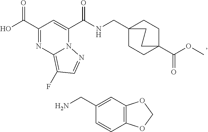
C(=O)(C1=CC(C(=O)O)=NC2=C(F)C=NN21)NCC12CCC(C(OC)=O)(CC1)CC2.NCC1=CC2=C(C=C1)OCO2
